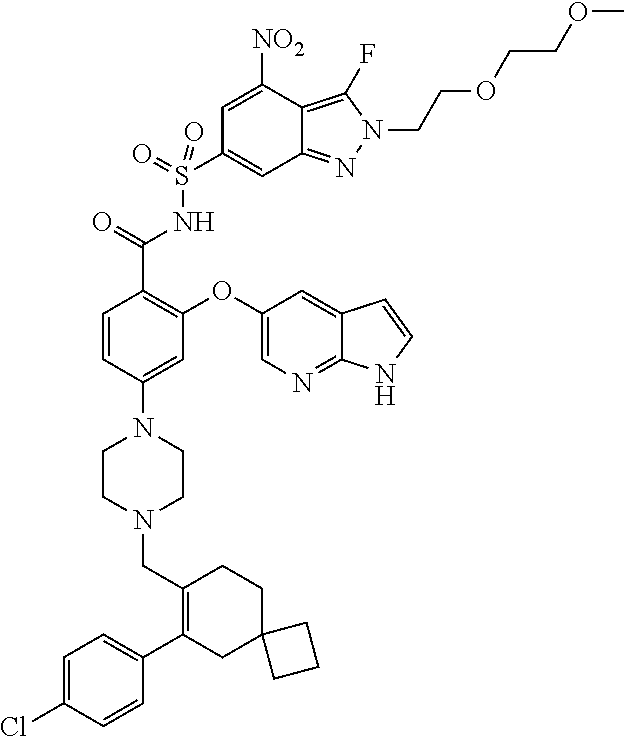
C1=C(Cl)C=CC(C2=C(CN3CCN(C4=CC(OC5=CN=C6C(=C5)C=CN6)=C(C(=O)NS(C5=CC6=NN(CCOCCOC)C(F)=C6C([NO2])=C5)(=O)=O)C=C4)CC3)CCC3(C2)CCC3)=C1
